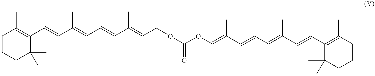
C1CCC(C)(C)C(C=CC(=CC=CC(=CCOC(=O)OC=C(C=CC=C(C=CC2=C(C)CCCC2(C)C)C)C)C)C)=C1C
